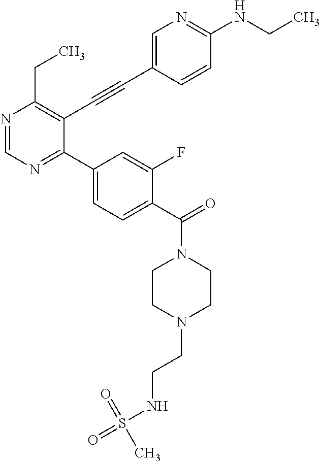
N1=CN=C(C2=CC=C(C(=O)N3CCN(CCNS(=O)(=O)C)CC3)C(F)=C2)C(C#CC2=CN=C(NCC)C=C2)=C1CC
